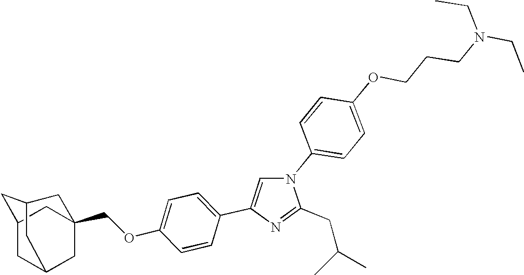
N1(C2=CC=C(OCCCN(CC)CC)C=C2)C=C(C2=CC=C(OCC34CC5CC(C3)CC(C4)C5)C=C2)N=C1CC(C)C
